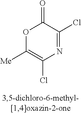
O1C([Me])=C(Cl)N=C(Cl)C1=O
